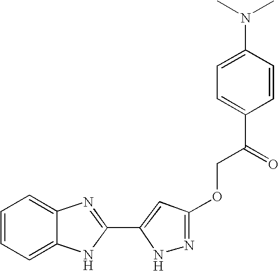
C1=C2C(=CC=C1)N=C(C1=CC(OCC(C3=CC=C(N(C)C)C=C3)=O)=NN1)N2
